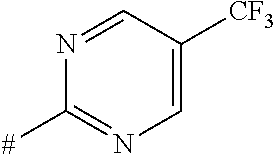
N1=CC([CF3])=CN=C1[#]
